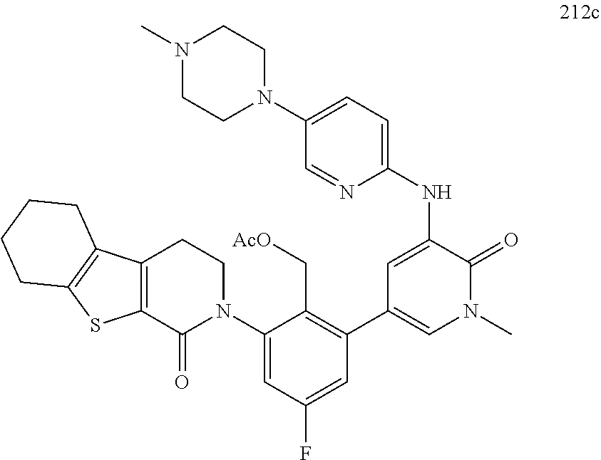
C1=C(NC2=CC=C(N3CCN(C)CC3)C=N2)C(=O)N(C)C=C1C1=C(C[AcO])C(N2CCC3=C(C2=O)SC2=C3CCCC2)=CC(F)=C1
